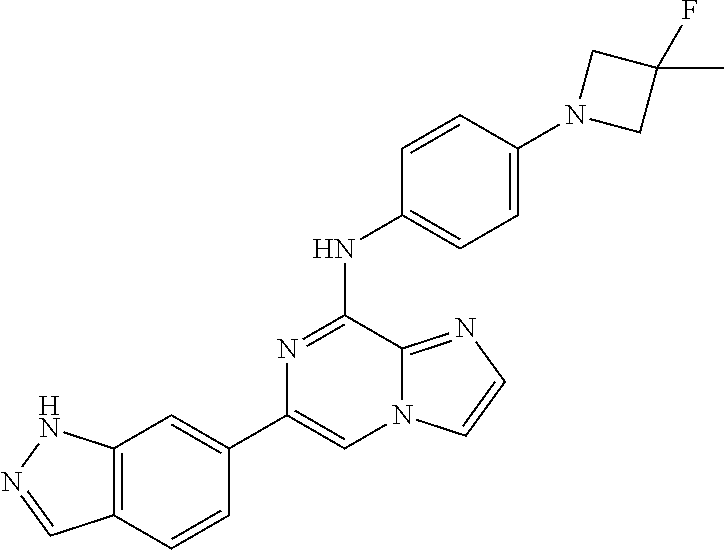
C1(C2=CC3=C(C=C2)C=NN3)=CN2C(=NC=C2)C(NC2=CC=C(N3CC(C)(F)C3)C=C2)=N1
